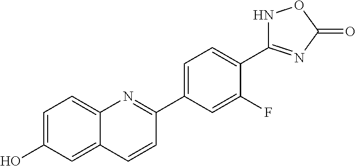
C1=C(O)C=C2C(=C1)N=C(C1=CC=C(C3=NC(=O)ON3)C(F)=C1)C=C2
